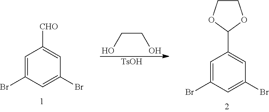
C(CO)O.[TsOH].C1=C(Br)C=C(Br)C=C1[CHO].C1COC(C2=CC(Br)=CC(Br)=C2)O1
